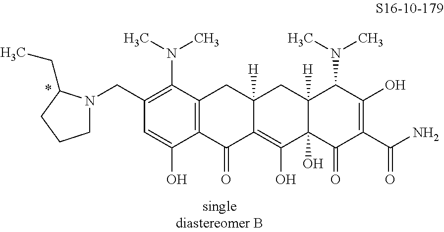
C1(O)=CC(CN2CCCC2CC)=C(N(C)C)C2=C1C(=O)C1=C(O)C3(O)C([H])(CC1([H])C2)C(N(C)C)C(O)=C(C(N)=O)C3=O
